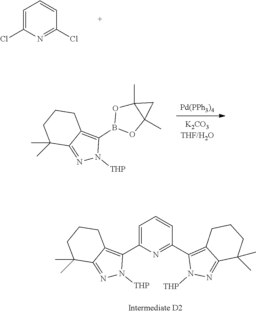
N1=C2C(=C(B3OC4(C)C(C)(O3)C4)N1[THP])CCCC2(C)C.[Pd(PPh3)4].C1=C(Cl)N=C(Cl)C=C1.N1=C2C(=C(C3=CC=CC(C4=C5C(=NN4[THP])C(C)(C)CCC5)=N3)N1[THP])CCCC2(C)C
